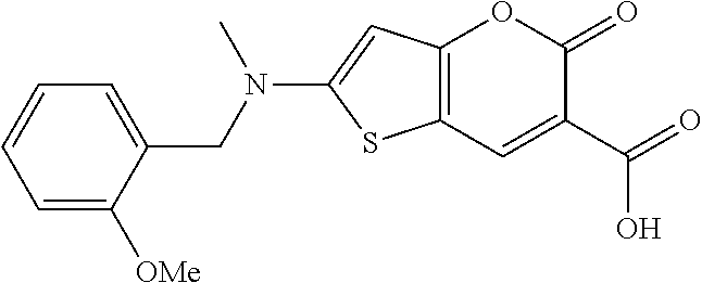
C12=C(C=C(C(O)=O)C(=O)O1)SC(N(CC1=CC=CC=C1[OMe])C)=C2
